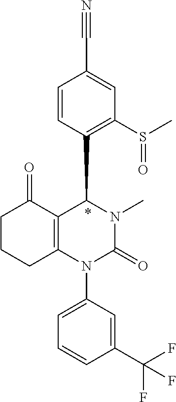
C1=CC(C2C3=C(N(C4=CC=CC(C(F)(F)F)=C4)C(=O)N2C)CCCC3=O)=C(S(C)=O)C=C1C#N
